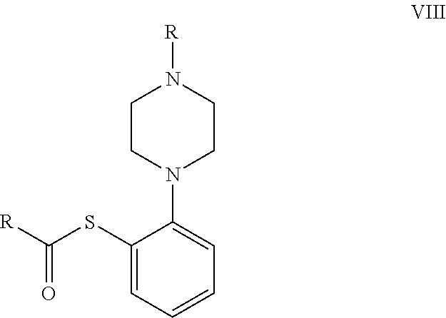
C1CN(C2=CC=CC=C2SC(=O)[R])CCN1[R]
